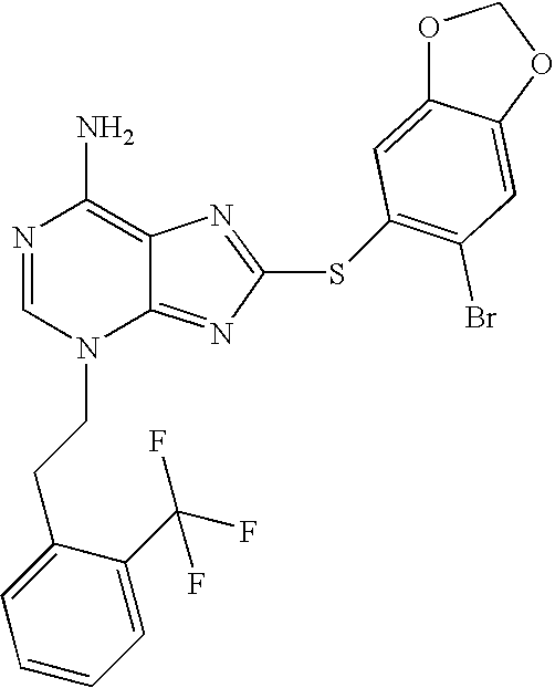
N1=CN(CCC2=CC=CC=C2C(F)(F)F)C2=NC(SC3=C(Br)C=C4C(=C3)OCO4)=NC2=C1N
